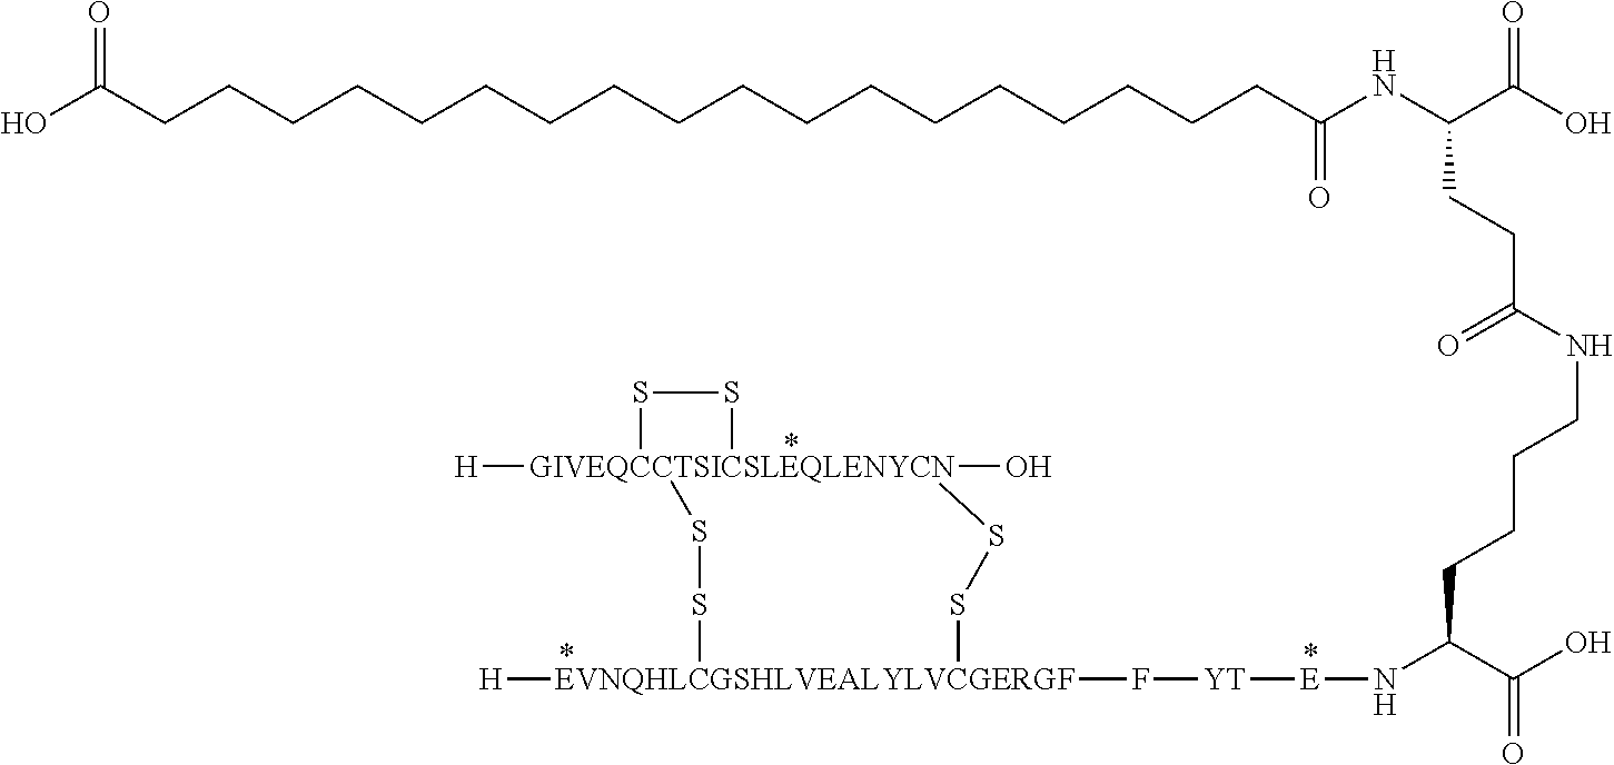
C(CCC(C(O)=O)N[E][YT]F[EVNQHLCGSHLVEALYLVCGERGF]1([H])SS[GIVEQCCTSICSLEQLENYCN]2([H])(O)(SS1)SS2)CNC(CCC(NC(=O)CCCCCCCCCCCCCCCCCCC(O)=O)C(=O)O)=O
